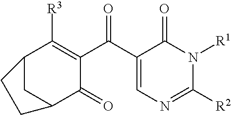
C12CC(C(=O)C(C(C3=CN=C([R2])N([R1])C3=O)=O)=C1[R3])CC2
